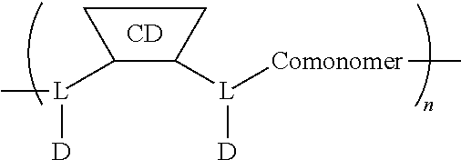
C1([L]([D])C)C([L]([D])[Comonomer]C)CC1.[CD]
